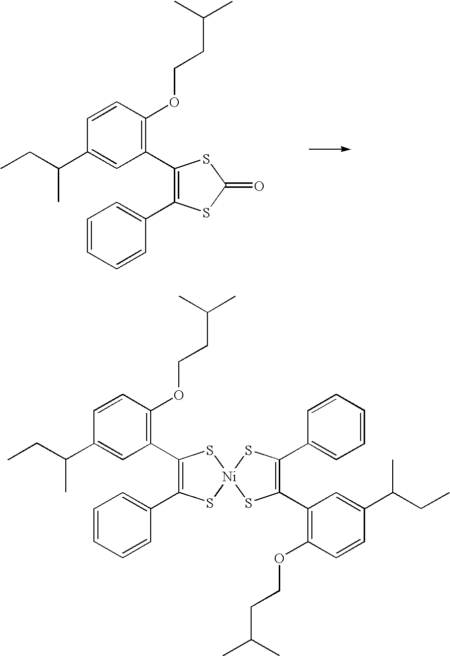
CC(C)CCOC1=C(C2=C(C3=CC=CC=C3)SC(=O)S2)C=C(C(C)CC)C=C1.CC(C)CCOC1=C(C2=C(C3=CC=CC=C3)S[Ni]3(S2)SC(C2=C(OCCC(C)C)C=CC(C(C)CC)=C2)=C(C2=CC=CC=C2)S3)C=C(C(C)CC)C=C1
